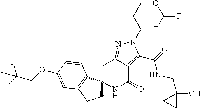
C1C2=NN(CCCOC(F)F)C(C(=O)NCC3(O)CC3)=C2C(=O)NC12CCC1=C2C=CC(OCC(F)(F)F)=C1
